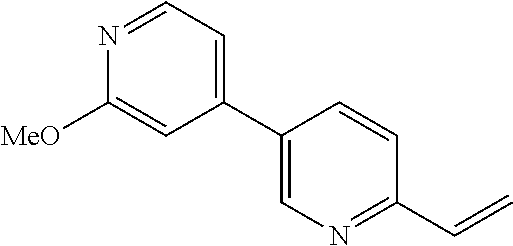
C1(C2=CN=C(C=C)C=C2)=CC=NC([MeO])=C1
